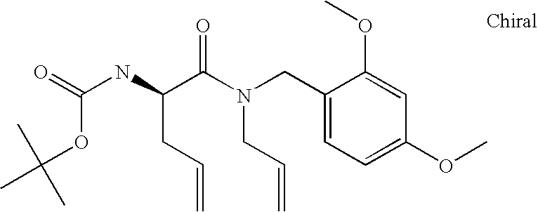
C(OC(C)(C)C)(NC(CC=C)C(N(CC=C)CC1=CC=C(OC)C=C1OC)=O)=O
